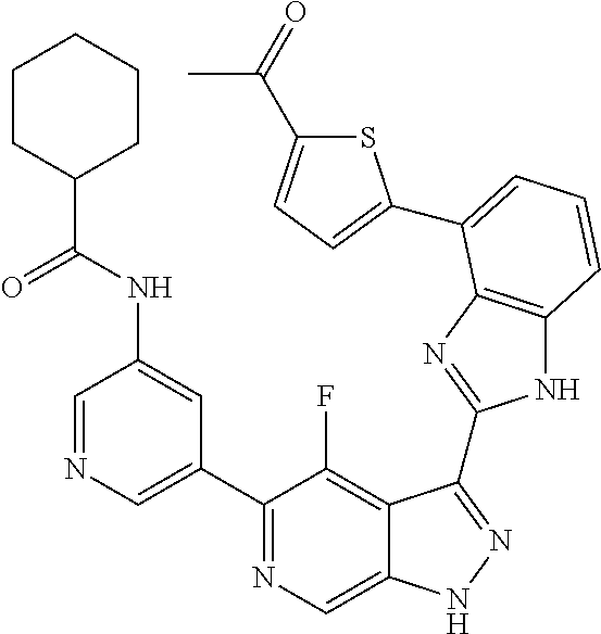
C1=NC=C(C2=NC=C3C(=C2F)C(C2=NC4=C(N2)C=CC=C4C2=CC=C(C(=O)C)S2)=NN3)C=C1NC(C1CCCCC1)=O
